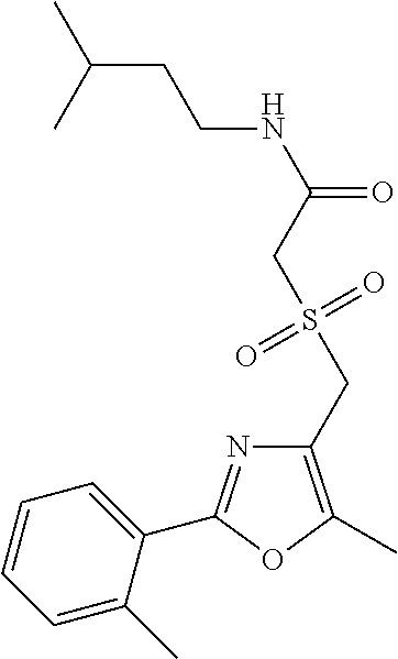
C1=CC=C(C)C(C2=NC(CS(CC(NCCC(C)C)=O)(=O)=O)=C(C)O2)=C1
